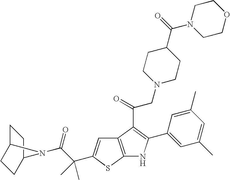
C1C2CCC(C1)N2C(C(C)(C)C1=CC2=C(S1)NC(C1=CC(C)=CC(C)=C1)=C2C(CN1CCC(C(N2CCOCC2)=O)CC1)=O)=O
